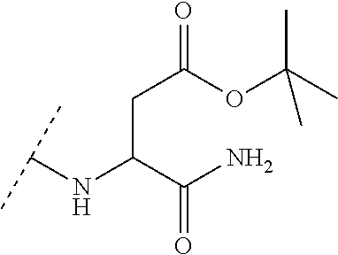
C(C(C(N)=O)NC(C)C)C(=O)OC(C)(C)C
